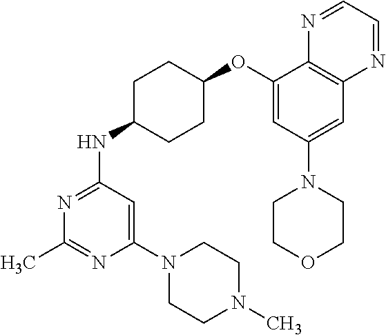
C1(N2CCN(C)CC2)=CC(NC2CCC(OC3=CC(N4CCOCC4)=CC4=C3N=CC=N4)CC2)=NC(C)=N1
